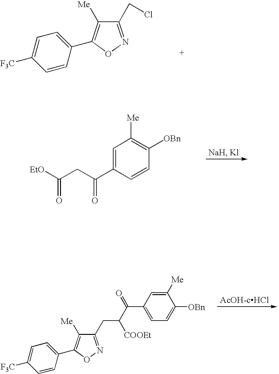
C1=C(C(CC([EtO])=O)=O)C=CC([OBn])=C1[Me].C1([F3C])=CC=C(C2=C([Me])C(CCl)=NO2)C=C1.C1=CC(C2=C([Me])C(CC(C(C3=CC=C([OBn])C([Me])=C3)=O)[COOEt])=NO2)=CC=C1[F3C]
